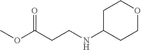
N(CCC(OC)=O)C1CCOCC1
